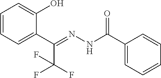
C1=CC=C(C(=NNC(C2=CC=CC=C2)=O)C(F)(F)F)C(O)=C1
